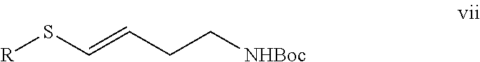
[R]SC=CCC[NHBoc]
